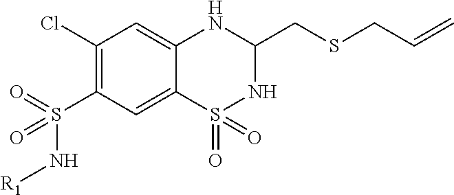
C1(Cl)=C(S(=O)(=O)N[R1])C=C2C(=C1)NC(CSCC=C)NS2(=O)=O
